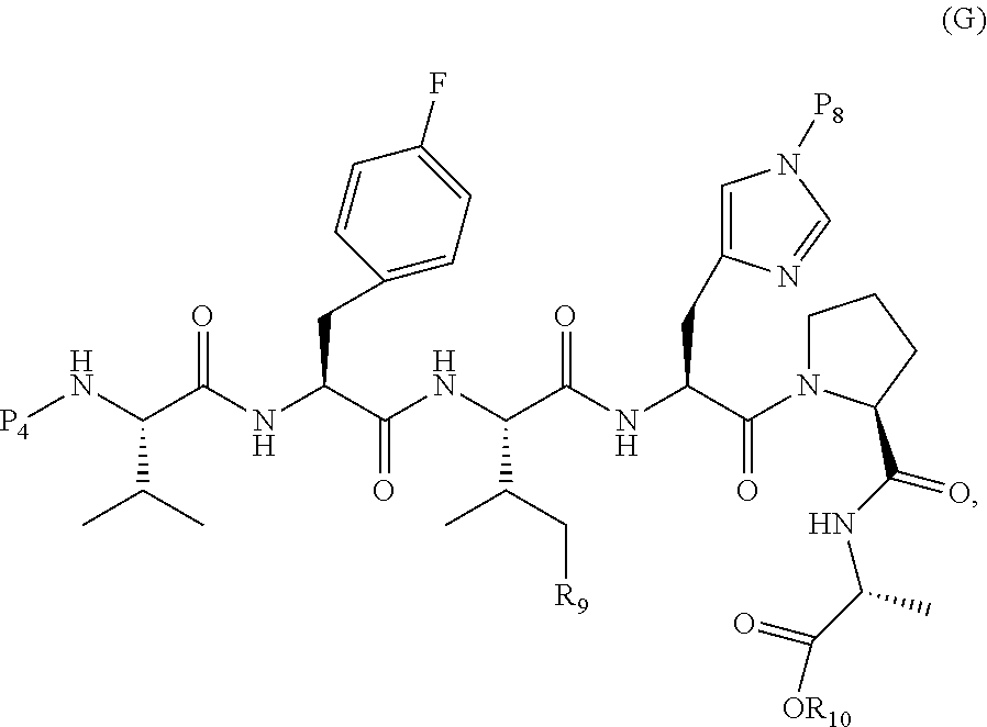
C(NC(C(=O)N1CCCC1C(=O)NC(C)C(=O)[OR10])CC1=CN([P8])C=N1)(C(NC(=O)C(NC(=O)C(N[P4])C(C)C)CC1=CC=C(F)C=C1)C(C[R9])C)=O
